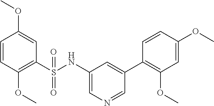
C1=CC(OC)=C(S(NC2=CN=CC(C3=C(OC)C=C(OC)C=C3)=C2)(=O)=O)C=C1OC
